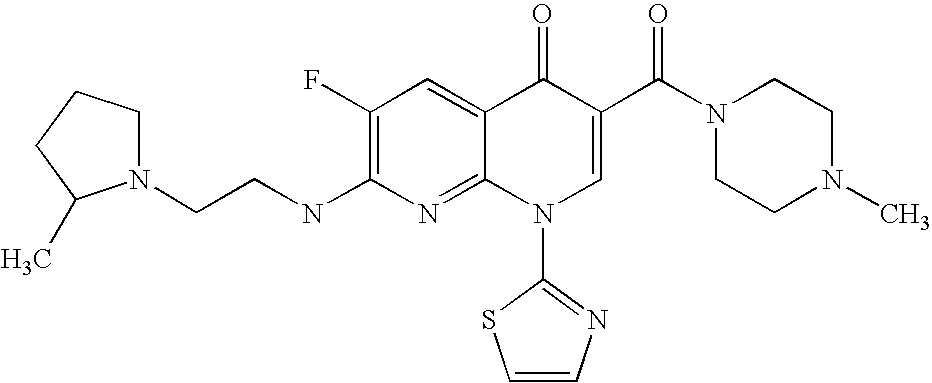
N1(CCNC2=C(F)C=C3C(=N2)N(C2=NC=CS2)C=C(C(N2CCN(C)CC2)=O)C3=O)CCCC1C
